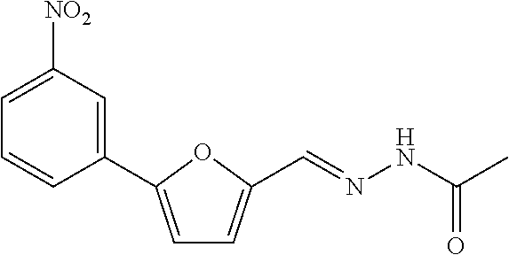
C1=C([NO2])C=C(C2=CC=C(C=NNC(C)=O)O2)C=C1
